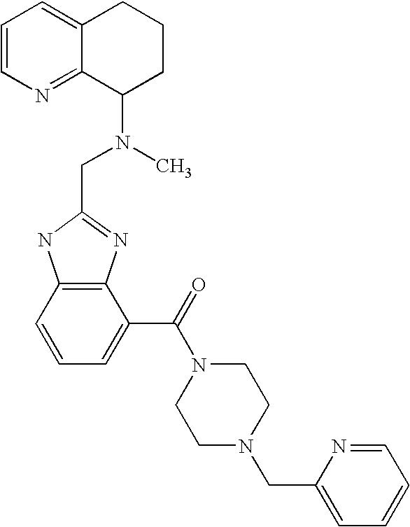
C1=CN=C2C(=C1)CCCC2N(C)CC1=NC2=C(N1)C=CC=C2C(=O)N1CCN(CC2=CC=CC=N2)CC1
